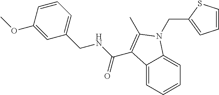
C12=CC=CC=C1N(CC1=CC=CS1)C(C)=C2C(NCC1=CC=CC(OC)=C1)=O
